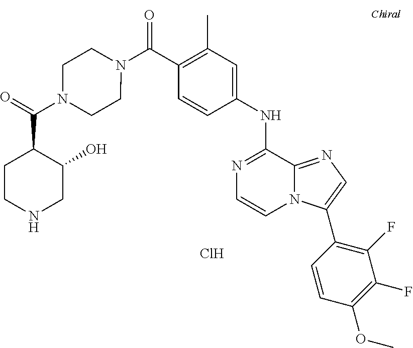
C1(C)=C(C(N2CCN(C(=O)C3CCNCC3O)CC2)=O)C=CC(NC2=NC=CN3C2=NC=C3C2=C(F)C(F)=C(OC)C=C2)=C1.Cl
